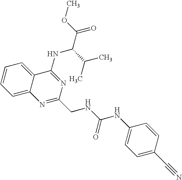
C12=CC=CC=C1C(NC(C(=O)OC)C(C)C)=NC(CNC(=O)NC1=CC=C(C#N)C=C1)=N2
